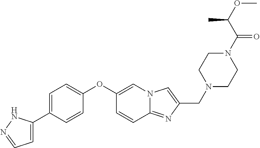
C1=C(C2=CC=C(OC3=CN4C(=NC(CN5CCN(C(C(OC)C)=O)CC5)=C4)C=C3)C=C2)NN=C1
